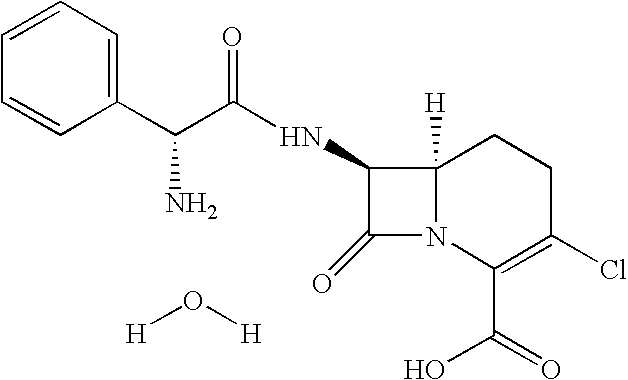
C(C(NC1C(=O)N2C1([H])CCC(Cl)=C2C(=O)O)=O)(C1=CC=CC=C1)N.[H]O[H]
